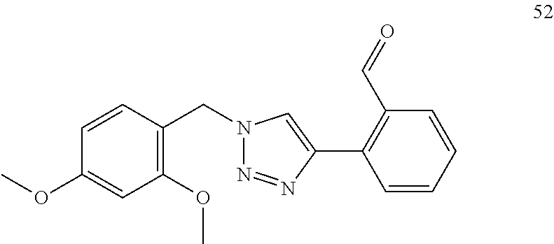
C1(OC)=C(CN2N=NC(C3=C(C=O)C=CC=C3)=C2)C=CC(OC)=C1
